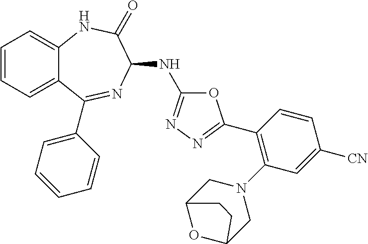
C1(C2=NN=C(NC3N=C(C4=CC=CC=C4)C4=CC=CC=C4NC3=O)O2)=C(N2CC3OC(C2)CC3)C=C([CN])C=C1
